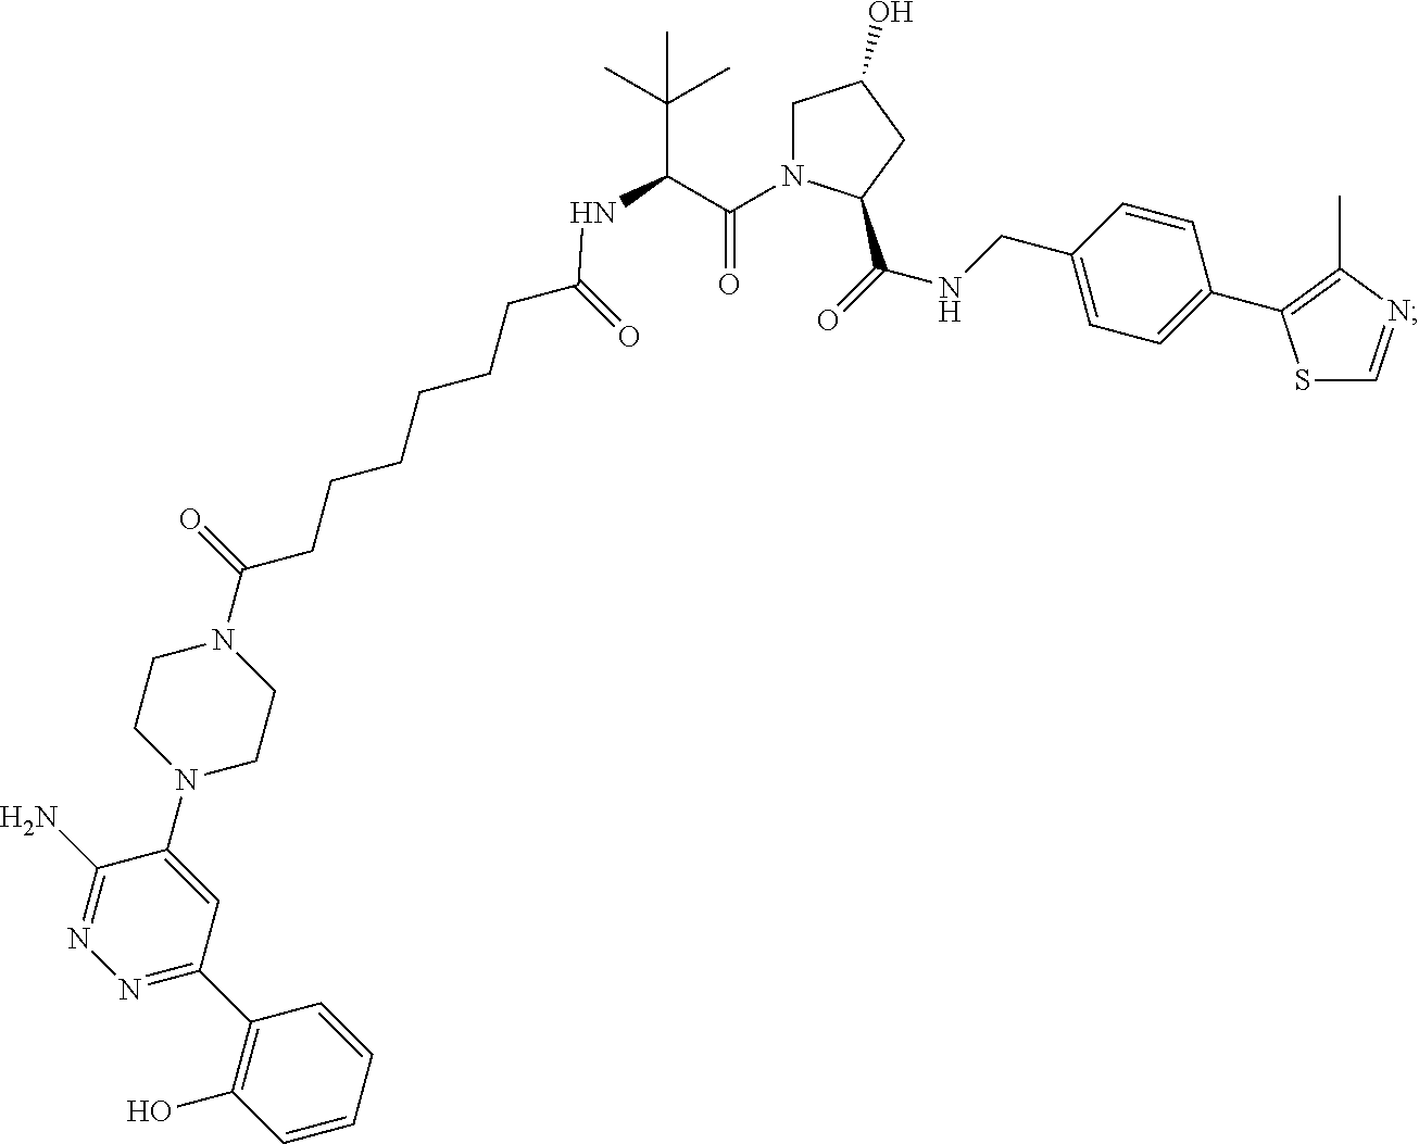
C1N(C(C(NC(CCCCCCC(N2CCN(C3=CC(C4=C(O)C=CC=C4)=NN=C3N)CC2)=O)=O)C(C)(C)C)=O)C(C(NCC2=CC=C(C3=C(C)N=CS3)C=C2)=O)CC1O
